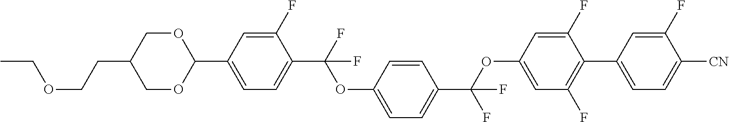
CCOCCC1COC(C2=CC=C(C(F)(OC3=CC=C(C(OC4=CC(F)=C(C5=CC=C([CN])C(F)=C5)C(F)=C4)(F)F)C=C3)F)C(F)=C2)OC1
